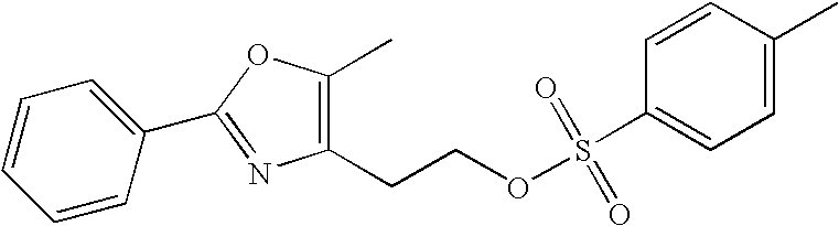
C1(CCOS(C2=CC=C(C)C=C2)(=O)=O)=C(C)OC(C2=CC=CC=C2)=N1
